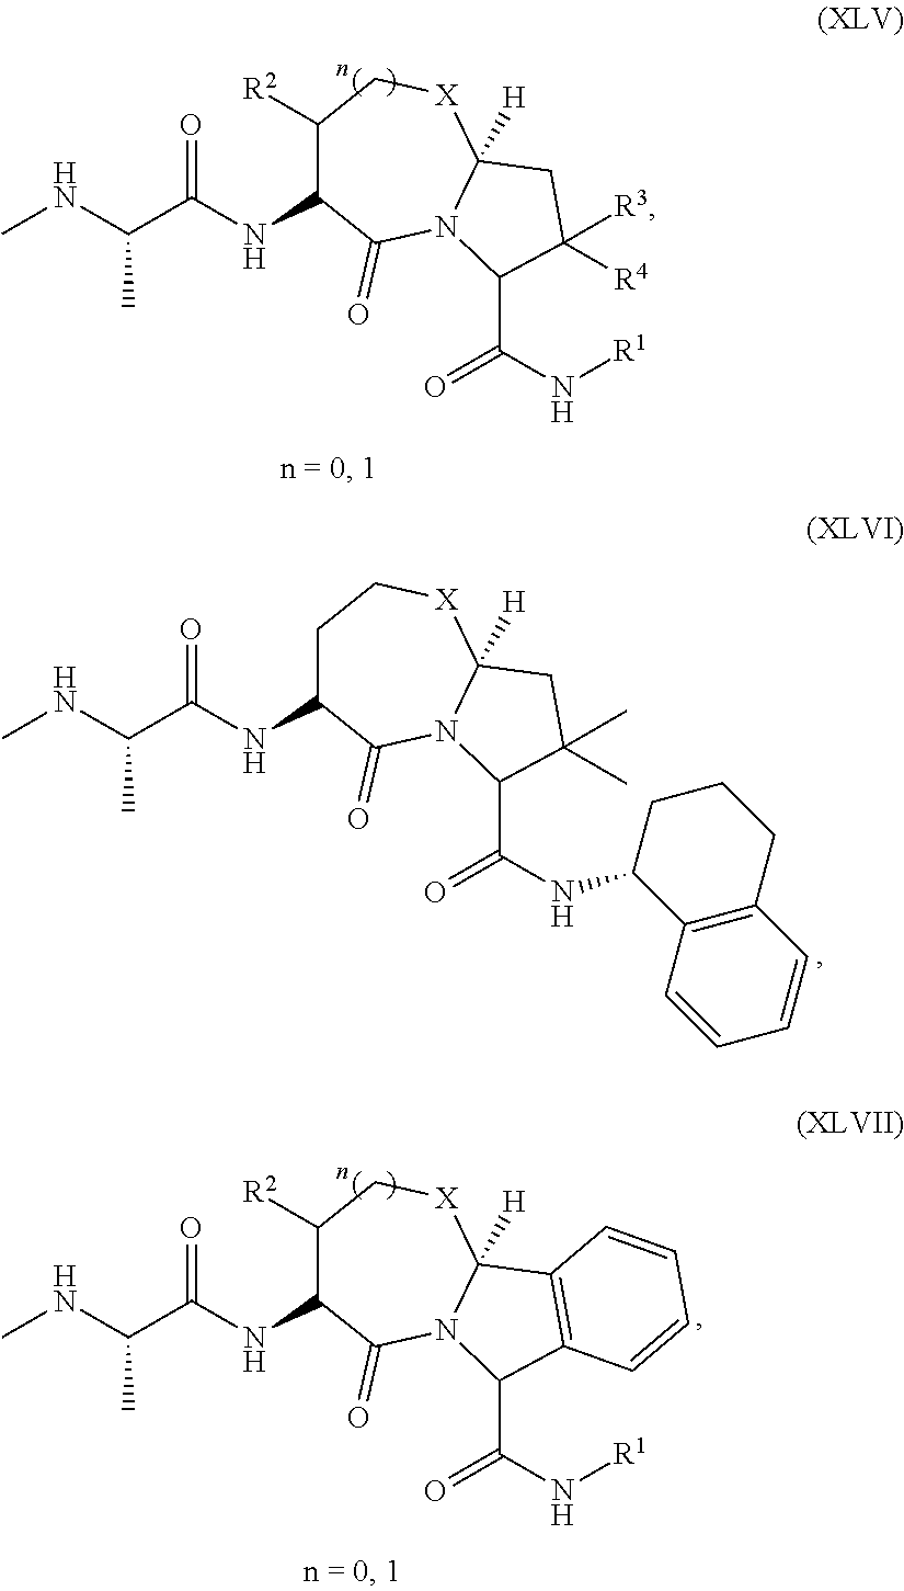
CNC(C(NC1C([R2])C[X]C2([H])N(C1=O)C(C(=O)N[R1])C([R4])([R3])C2)=O)C.CNC(C(NC1CC[X]C2([H])N(C1=O)C(C(=O)NC1C3=C(CCC1)C=CC=C3)C(C)(C)C2)=O)C.CNC(C(NC1C([R2])C[X]C2([H])N(C1=O)C(C(=O)N[R1])C1=C2C=CC=C1)=O)C
